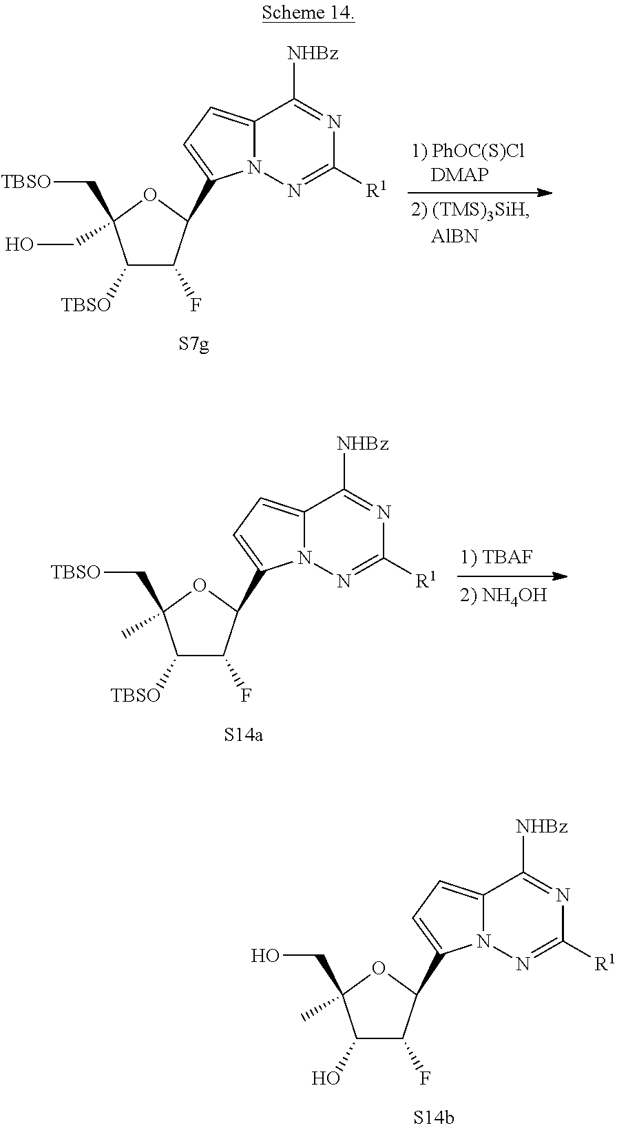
C1(O)C(F)C(C2=CC=C3N2N=C([R1])N=C3[NHBz])OC1(CO)C.C1([TBSO])C(F)C(C2=CC=C3N2N=C([R1])N=C3[NHBz])OC1(C[TBSO])CO.C1([TBSO])C(F)C(C2=CC=C3N2N=C([R1])N=C3[NHBz])OC1(C[TBSO])C
